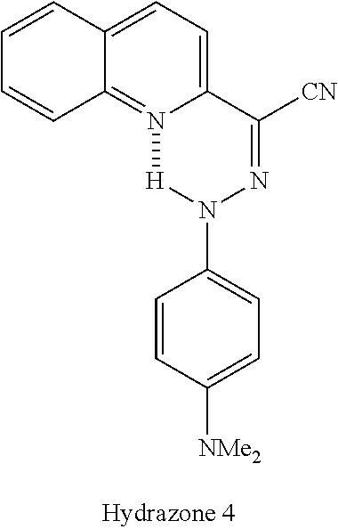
C12=CC=C3C(=N1[H]N(C1=CC=C([NMe2])C=C1)N=C2[CN])C=CC=C3
